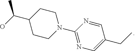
C1CN(C2=NC=C(CC)C=N2)CCC1C(O)C
